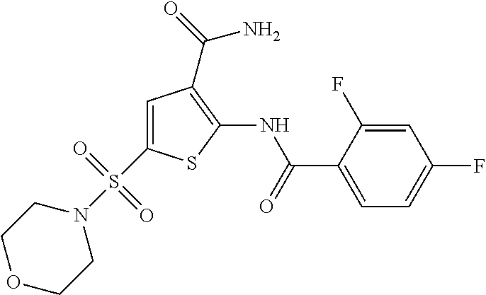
C1(NC(C2=CC=C(F)C=C2F)=O)=C(C(=O)N)C=C(S(N2CCOCC2)(=O)=O)S1
